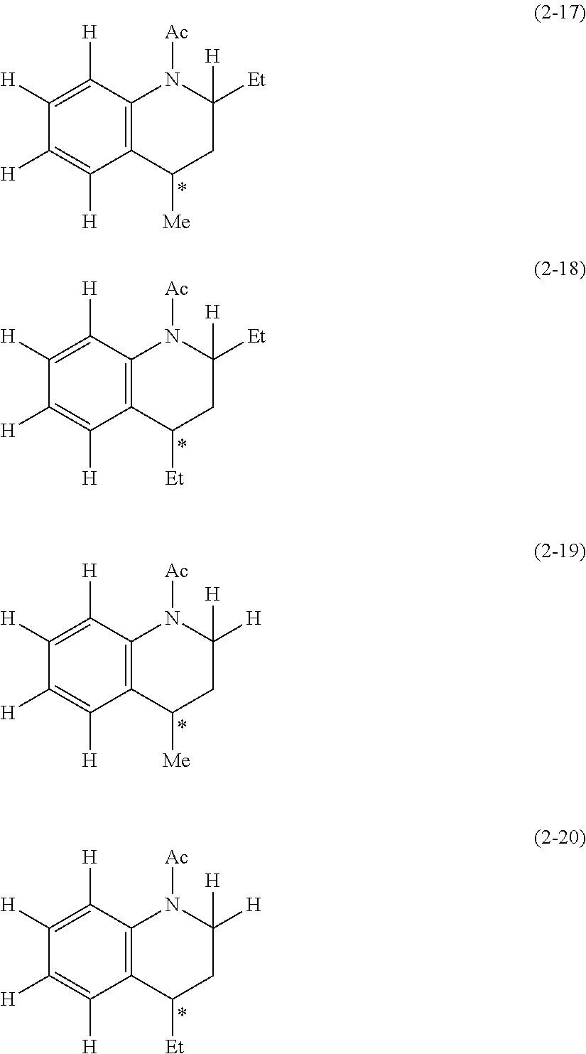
C1([H])=C([H])C2=C(C([H])=C1[H])N([Ac])C([H])([Et])CC2[Me].C1([H])=C([H])C2=C(C([H])=C1[H])N([Ac])C([H])([Et])CC2[Et].C1([H])=C([H])C2=C(C([H])=C1[H])N([Ac])C([H])([H])CC2[Me].C1([H])=C([H])C2=C(C([H])=C1[H])N([Ac])C([H])([H])CC2[Et]
